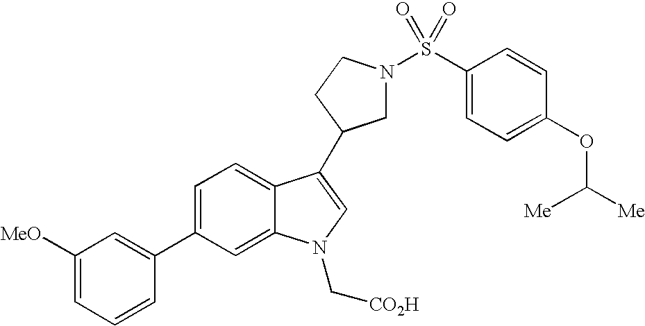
C1(C2=CC([MeO])=CC=C2)=CC=C2C(=C1)N(C[CO2H])C=C2C1CN(S(C2=CC=C(OC([Me])[Me])C=C2)(=O)=O)CC1
